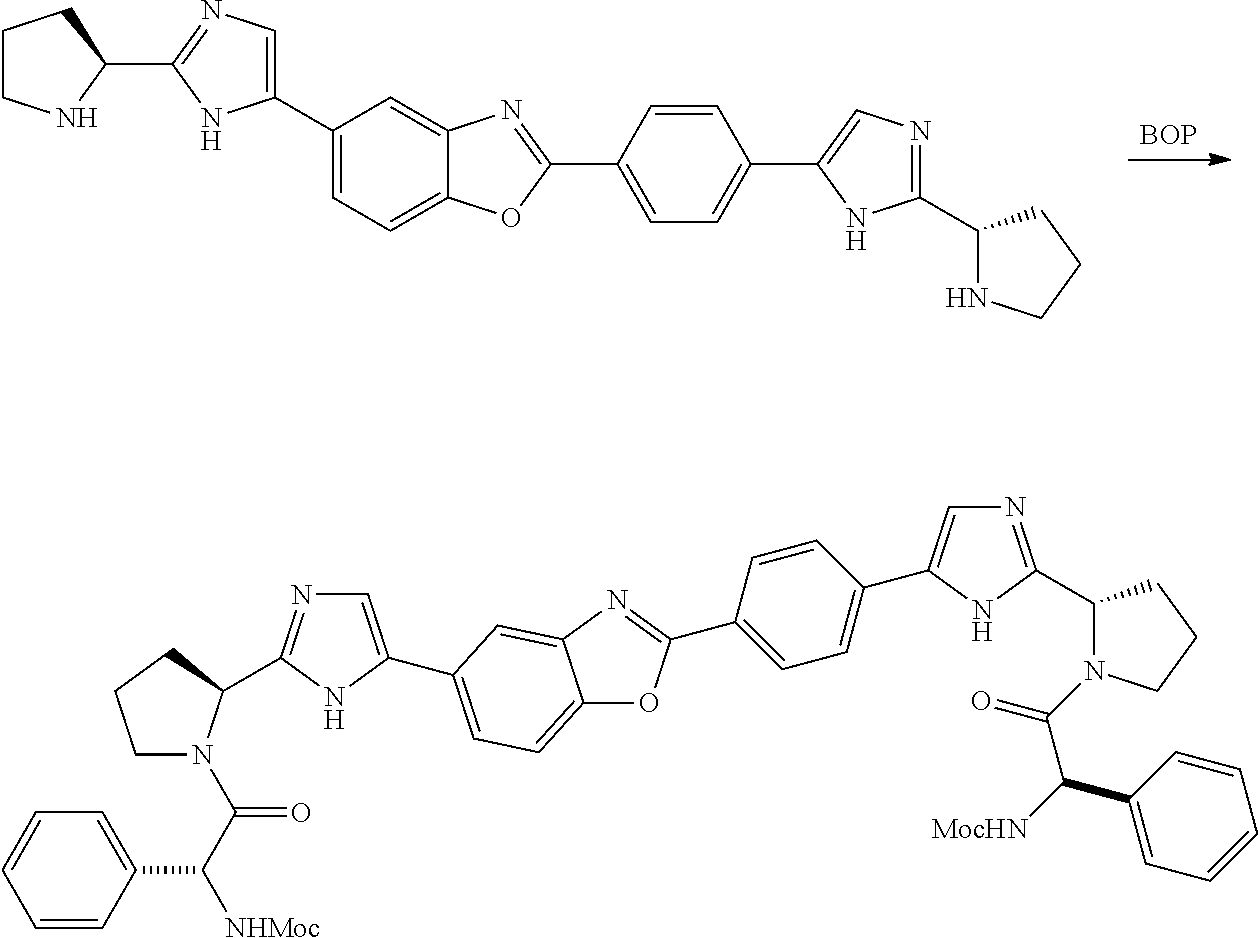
[BOP].C1(C2=CN=C(C3CCCN3)N2)=CC=C2C(=C1)N=C(C1=CC=C(C3=CN=C(C4NCCC4)N3)C=C1)O2.C12=CC=C(C3=CN=C(C4N(C(=O)C(C5=CC=CC=C5)[NHMoc])CCC4)N3)C=C1N=C(C1=CC=C(C3=CN=C(C4N(C(=O)C([MocHN])C5=CC=CC=C5)CCC4)N3)C=C1)O2
